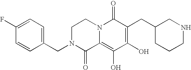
C1N(CC2=CC=C(F)C=C2)C(=O)C2=C(O)C(O)=C(CC3CCCNC3)C(=O)N2C1
